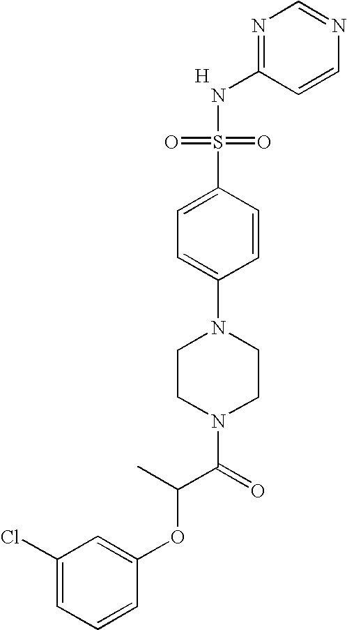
[H].C1=CN=CN=C1NS(=O)(=O)C1=CC=C(N2CCN(C(C(OC3=CC(Cl)=CC=C3)C)=O)CC2)C=C1
